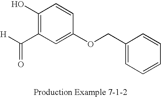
OC1=C(C([H])=O)C=C(OCC2=CC=CC=C2)C=C1
